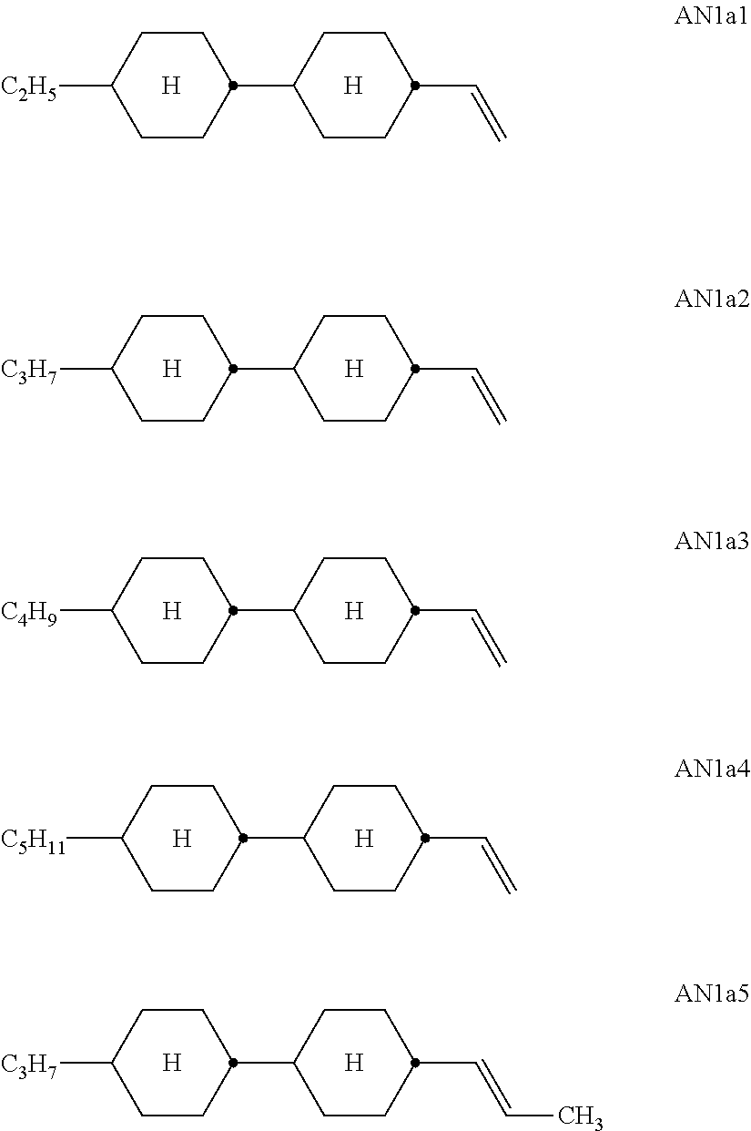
C1CC(C2CCC(C=C)CC2)CCC1[C2H5].[H].[H].C1CC(C2CCC(C=C)CC2)CCC1[C3H7].[H].[H].C1CC(C2CCC(C=C)CC2)CCC1[C4H9].[H].[H].C1CC(C2CCC(C=C)CC2)CCC1[C5H11].[H].[H].C1CC(C2CCC(C=CC)CC2)CCC1[C3H7].[H].[H]
